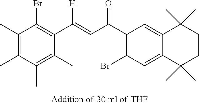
C1(C)=C(C)C(C)=C(C)C(C([H])=CC(C2=C(Br)C=C3C(=C2)C(C)(C)CCC3(C)C)=O)=C1Br
